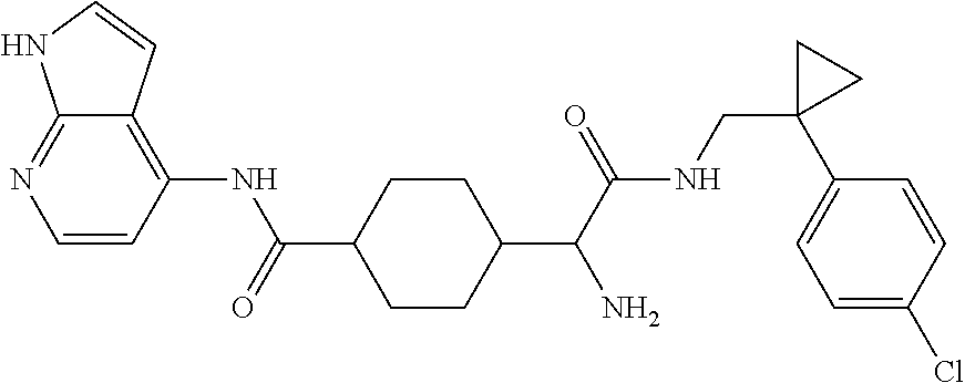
C1(C(C(NCC2(C3=CC=C(Cl)C=C3)CC2)=O)N)CCC(C(=O)NC2=C3C(=NC=C2)NC=C3)CC1
